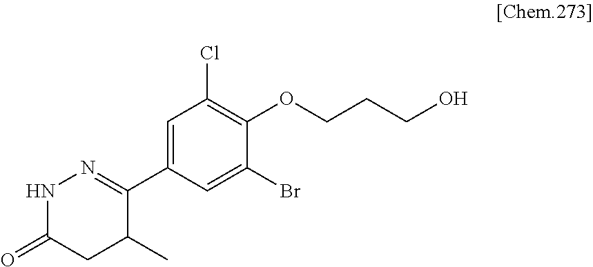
C1=C(C2=NNC(=O)CC2C)C=C(Br)C(OCCCO)=C1Cl
